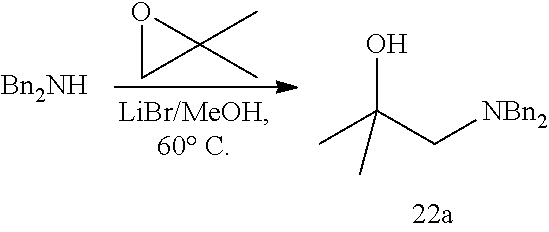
CC(C[NBn2])(O)C.O1CC1(C)C.[Bn2NH]
